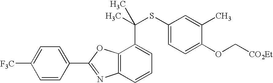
C1=C(C2=NC3=C(O2)C(C(SC2=CC=C(OC[CO2Et])C(C)=C2)(C)C)=CC=C3)C=CC([F3C])=C1
